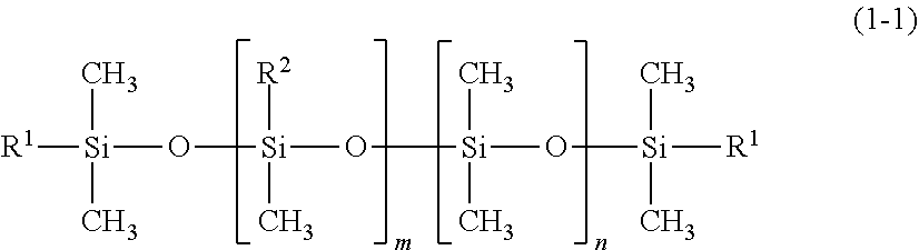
[R1][Si](C)(C)O[Si]([R2])(C)O[Si](C)(C)O[Si]([R1])(C)C
